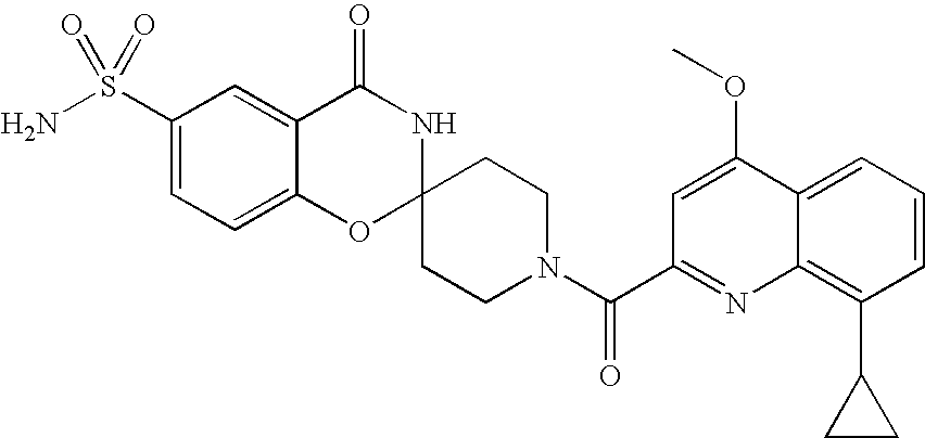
C1(S(N)(=O)=O)=CC=C2C(=C1)C(=O)NC1(O2)CCN(C(=O)C2=NC3=C(C4CC4)C=CC=C3C(OC)=C2)CC1
